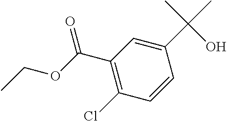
C1=CC(C(C)(O)C)=CC(C(OCC)=O)=C1Cl
